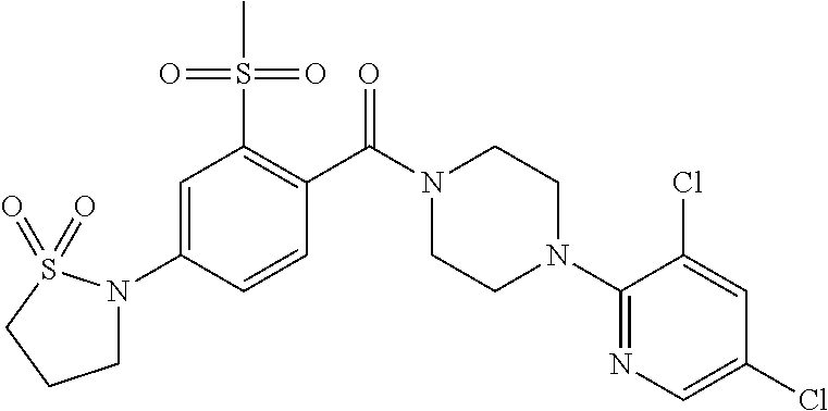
C1=C(N2CCCS2(=O)=O)C=CC(C(N2CCN(C3=NC=C(Cl)C=C3Cl)CC2)=O)=C1S(C)(=O)=O
